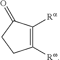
C1([Rw])=C([Ra])C(=O)CC1
